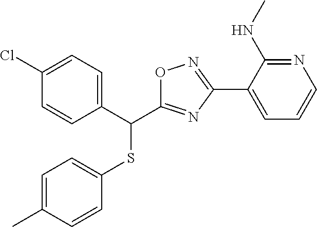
C1=C(C)C=CC(SC(C2=CC=C(Cl)C=C2)C2=NC(C3=CC=CN=C3NC)=NO2)=C1
